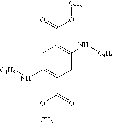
[C4H9]NC1=C(C(=O)OC)CC(N[C4H9])=C(C(=O)OC)C1
